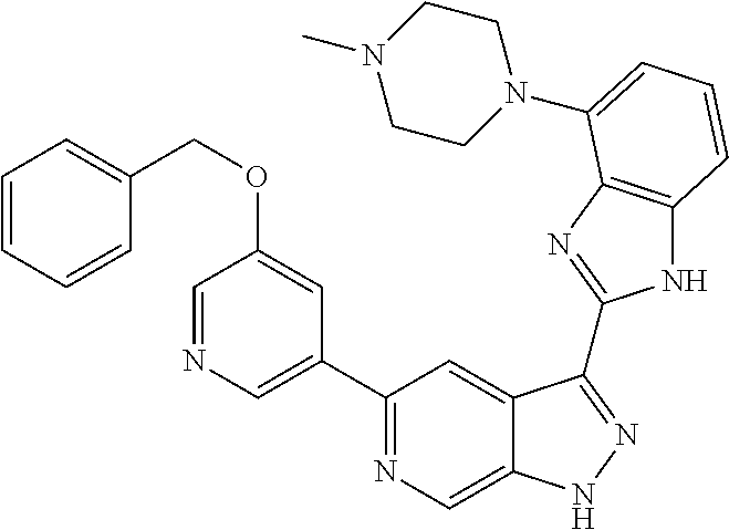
C1(C2=NC=C3C(=C2)C(C2=NC4=C(N2)C=CC=C4N2CCN(C)CC2)=NN3)=CN=CC(OCC2=CC=CC=C2)=C1
